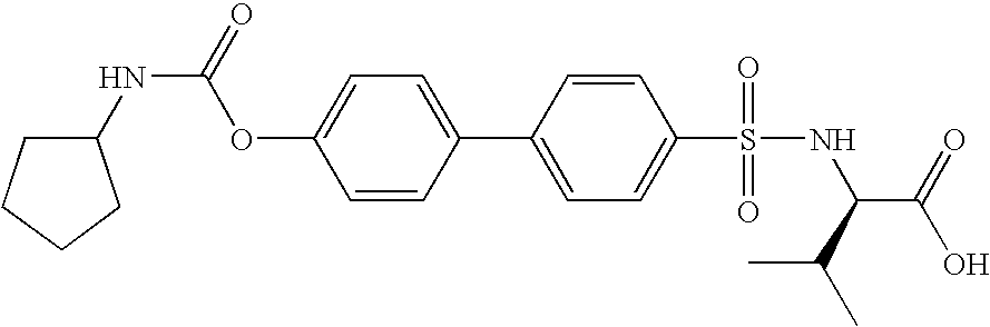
N(C(=O)OC1=CC=C(C2=CC=C(S(NC(C(O)=O)C(C)C)(=O)=O)C=C2)C=C1)C1CCCC1
